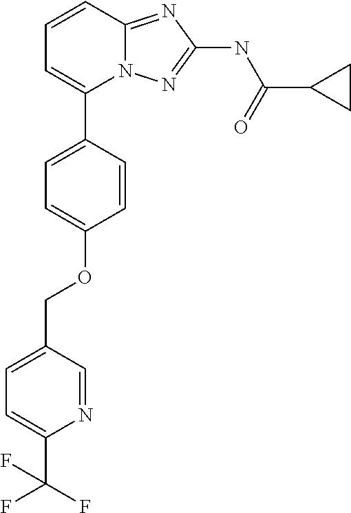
N1=CC(COC2=CC=C(C3=CC=CC4=NC(NC(C5CC5)=O)=NN34)C=C2)=CC=C1C(F)(F)F
